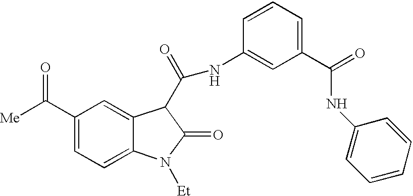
C1(C([Me])=O)=CC=C2C(=C1)C(C(=O)NC1=CC(C(=O)NC3=CC=CC=C3)=CC=C1)C(=O)N2[Et]
